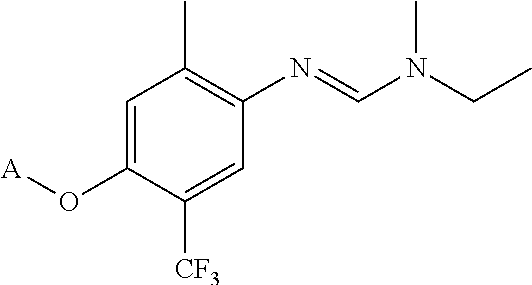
C1=C(O[A])C([CF3])=CC(N=CN(CC)C)=C1C
